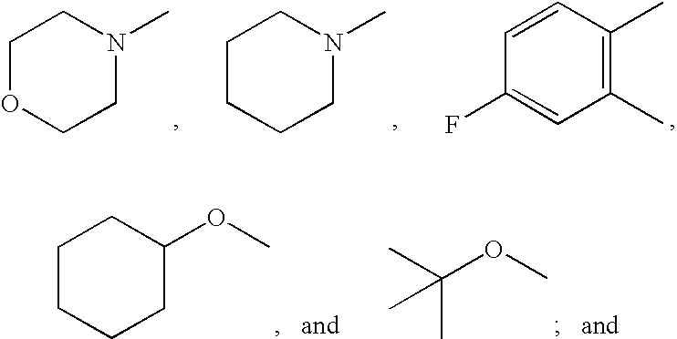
C1OCCN(C)C1.C1CCCN(C)C1.C1=CC(F)=CC(C)=C1C.C1CCCC(OC)C1.C(C)(C)(C)OC
